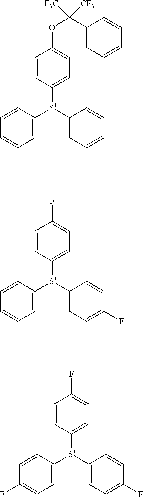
C1(OC([F3C])(C2=CC=CC=C2)[CF3])=CC=C([S+](C2=CC=CC=C2)C2=CC=CC=C2)C=C1.C1(F)=CC=C([S+](C2=CC=C(F)C=C2)C2=CC=CC=C2)C=C1.C1(F)=CC=C([S+](C2=CC=C(F)C=C2)C2=CC=C(F)C=C2)C=C1
